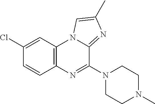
C1=CC2=C(C=C1Cl)N1C(=NC(C)=C1)C(N1CCN(C)CC1)=N2
